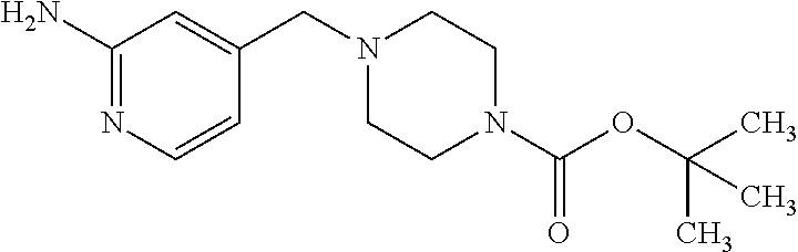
NC1=NC=CC(CN2CCN(C(OC(C)(C)C)=O)CC2)=C1
